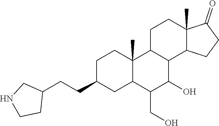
C1C(CCC2CNCC2)CC2C(C)(C1)C1C(C(O)C2CO)C2C(C)(CC1)C(=O)CC2
